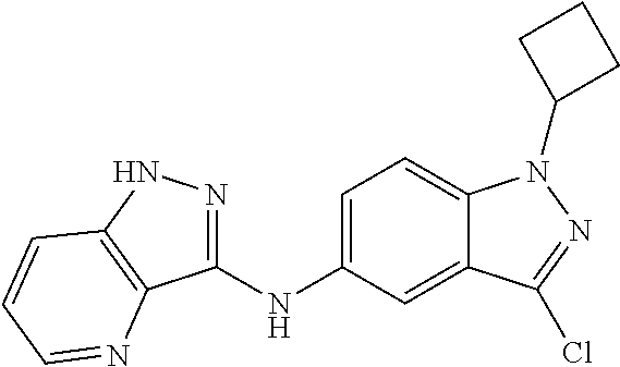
C1(NC2=CC=C3C(=C2)C(Cl)=NN3C2CCC2)=NNC2=C1N=CC=C2
